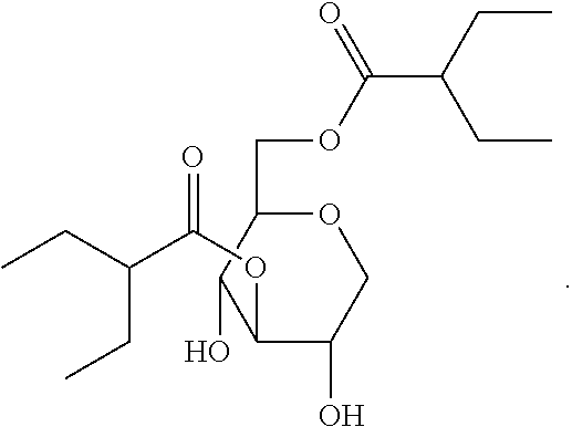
O1C(COC(C(CC)CC)=O)C(O)C(OC(=O)C(CC)CC)C(O)C1
